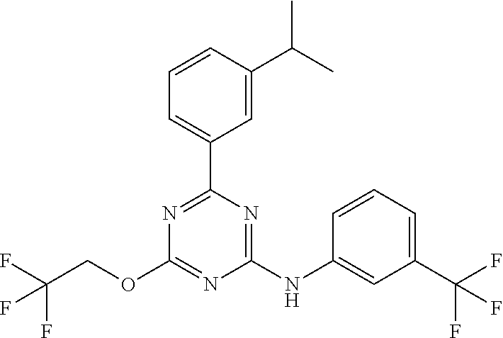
C1(C2=CC=CC(C(C)C)=C2)=NC(OCC(F)(F)F)=NC(NC2=CC(C(F)(F)F)=CC=C2)=N1
